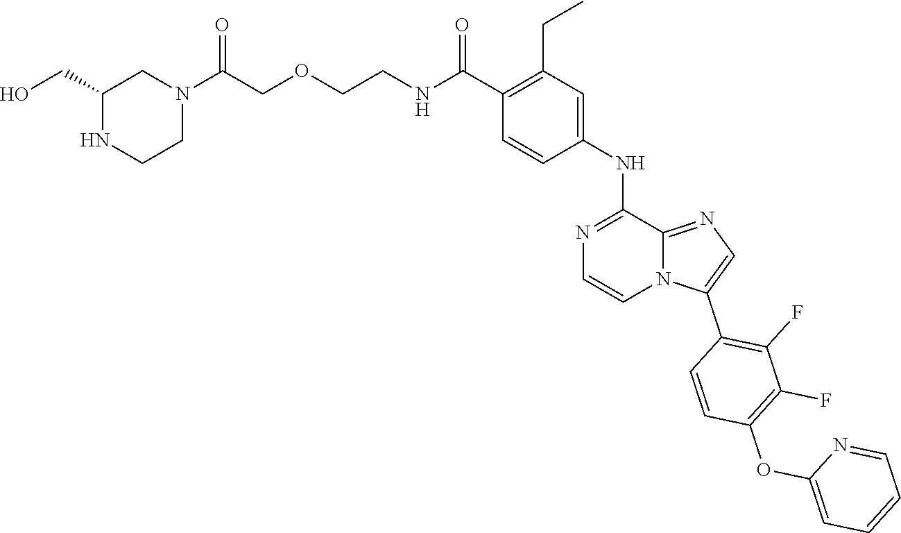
C1(C(NCCOCC(N2CC(CO)NCC2)=O)=O)=C(CC)C=C(NC2=NC=CN3C2=NC=C3C2=C(F)C(F)=C(OC3=CC=CC=N3)C=C2)C=C1
